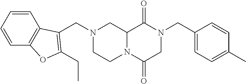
C12N(C(=O)CN(CC3=CC=C(C)C=C3)C1=O)CCN(CC1=C(CC)OC3=C1C=CC=C3)C2
